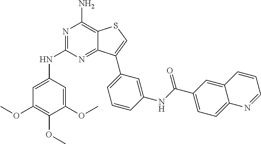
N1=C(NC2=CC(OC)=C(OC)C(OC)=C2)N=C2C(=C1N)SC=C2C1=CC=CC(NC(=O)C2=CC=C3C(=C2)C=CC=N3)=C1
